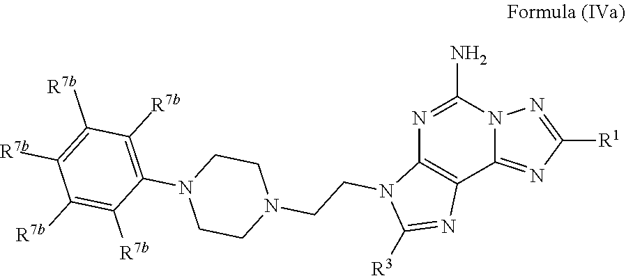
N1=C(N)N2C(=NC([R1])=N2)C2=C1N(CCN1CCN(C3=C([R7b])C([R7b])=C([R7b])C([R7b])=C3[R7b])CC1)C([R3])=N2
